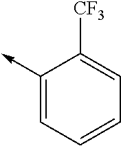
C1(->C)=CC=CC=C1[CF3]
